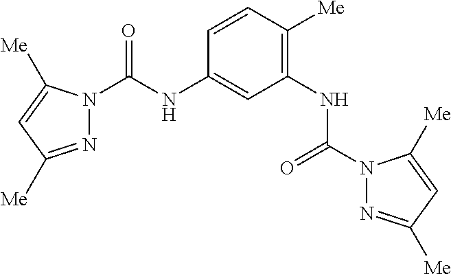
C1([Me])=C(NC(=O)N2N=C([Me])C=C2[Me])C=C(NC(=O)N2N=C([Me])C=C2[Me])C=C1
